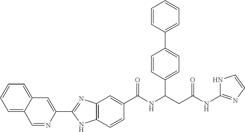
C1=NC(C2=NC3=C(N2)C=CC(C(NC(CC(NC2=NC=CN2)=O)C2=CC=C(C4=CC=CC=C4)C=C2)=O)=C3)=CC2=CC=CC=C12
